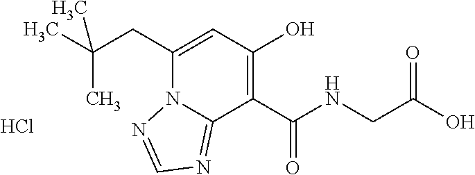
CC(CC1=CC(O)=C(C(NCC(O)=O)=O)C2=NC=NN12)(C)C.Cl
